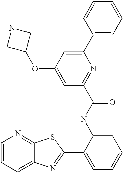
C1=CC=C2C(=N1)SC(C1=CC=CC=C1NC(=O)C1=NC(C3=CC=CC=C3)=CC(OC3CNC3)=C1)=N2
